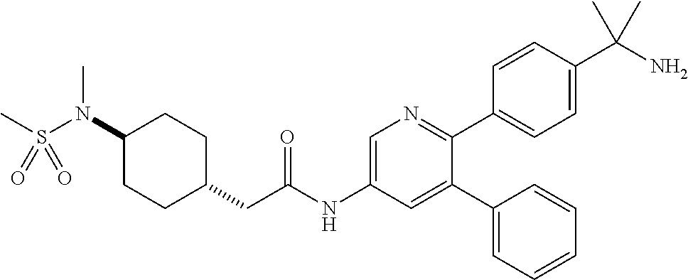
C1(N(S(C)(=O)=O)C)CCC(CC(NC2=CN=C(C3=CC=C(C(N)(C)C)C=C3)C(C3=CC=CC=C3)=C2)=O)CC1
